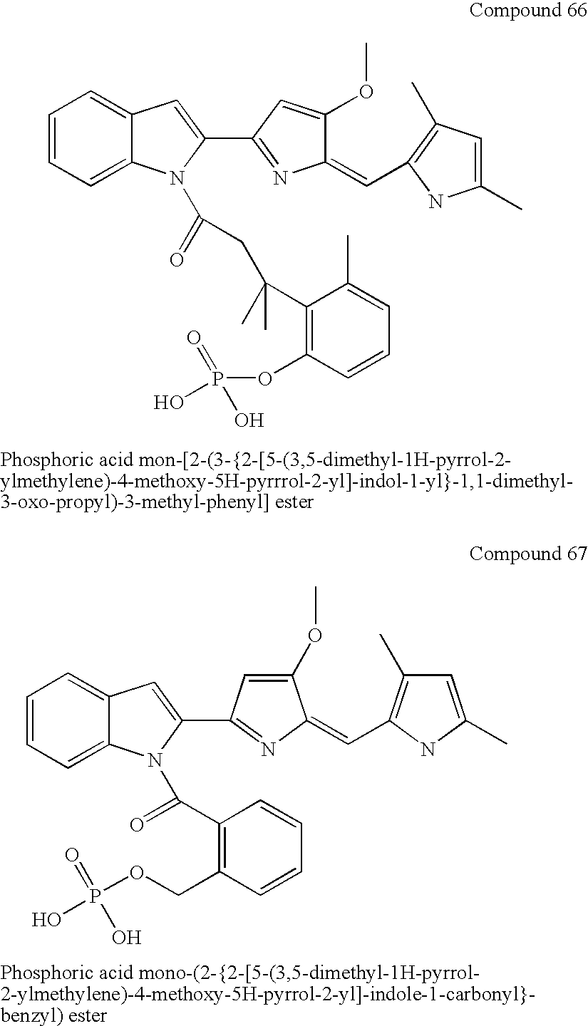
C1=CC=C2C(=C1)C=C(C1=NC(=CC3=C(C)C=C(C)N3)C(OC)=C1)N2C(=O)CC(C1=C(OP(O)(=O)O)C=CC=C1C)(C)C.C1=CC=C2C(=C1)C=C(C1=NC(=CC3=C(C)C=C(C)N3)C(OC)=C1)N2C(=O)C1=C(COP(O)(=O)O)C=CC=C1
